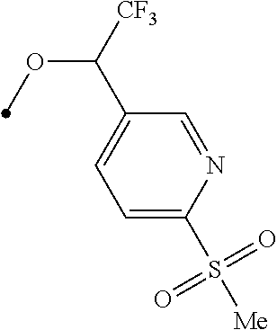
C1=C(S([Me])(=O)=O)N=CC(C([CF3])OC)=C1
